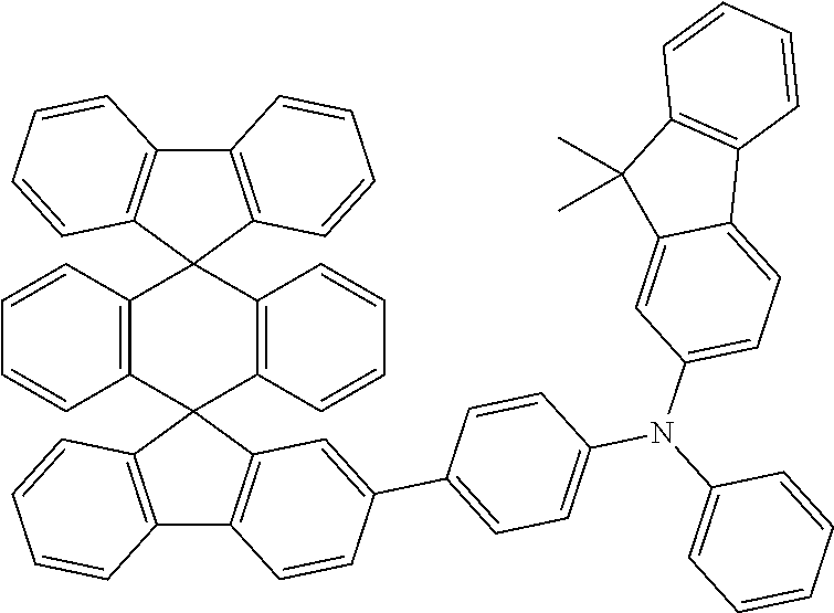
C12=C(C=CC=C1)C1(C3=C2C=CC=C3)C2=C(C=CC=C2)C2(C3=C(C4=C2C=C(C2=CC=C(N(C5=CC=CC=C5)C5=CC=C6C(=C5)C(C)(C)C5=C6C=CC=C5)C=C2)C=C4)C=CC=C3)C2=C1C=CC=C2
